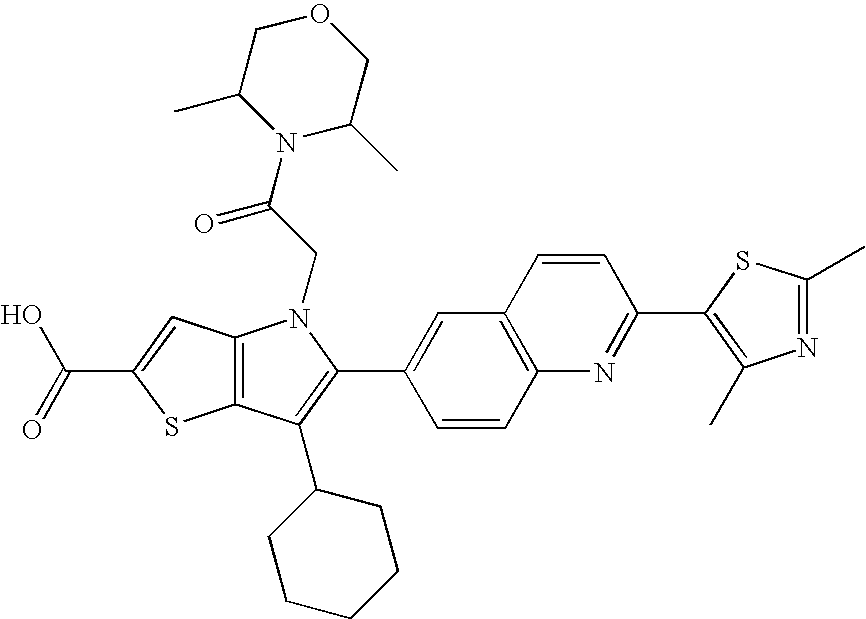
C(C1=CC2=C(S1)C(C1CCCCC1)=C(C1=CC3=C(C=C1)N=C(C1=C(C)N=C(C)S1)C=C3)N2CC(=O)N1C(C)COCC1C)(=O)O
